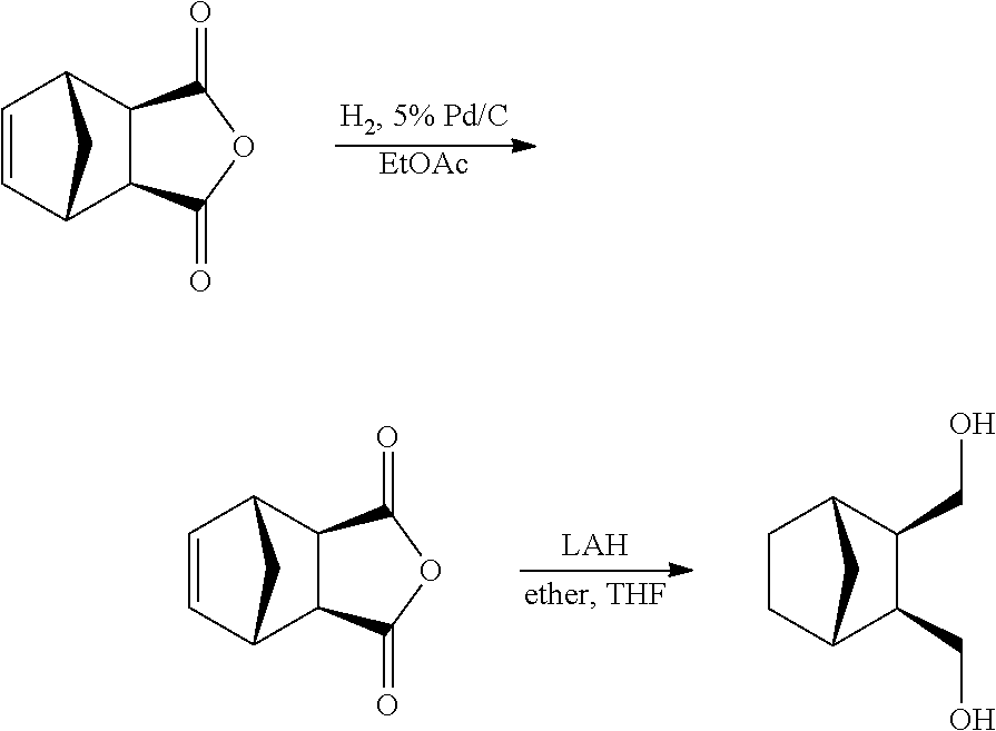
C1=CC2C3C(C1C2)C(=O)OC3=O.[EtOAc].C1CC2C(CO)C(CO)C1C2.C1=CC2C3C(C1C2)C(=O)OC3=O
